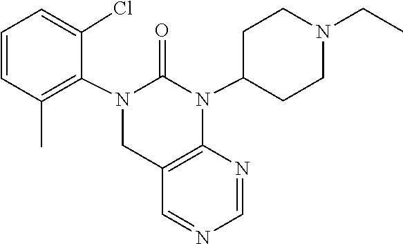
N1=CC2=C(N=C1)N(C1CCN(CC)CC1)C(=O)N(C1=C(C)C=CC=C1Cl)C2
